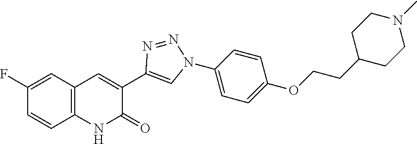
C12=C(C=C(F)C=C1)C=C(C1=CN(C3=CC=C(OCCC4CCN(C)CC4)C=C3)N=N1)C(=O)N2
